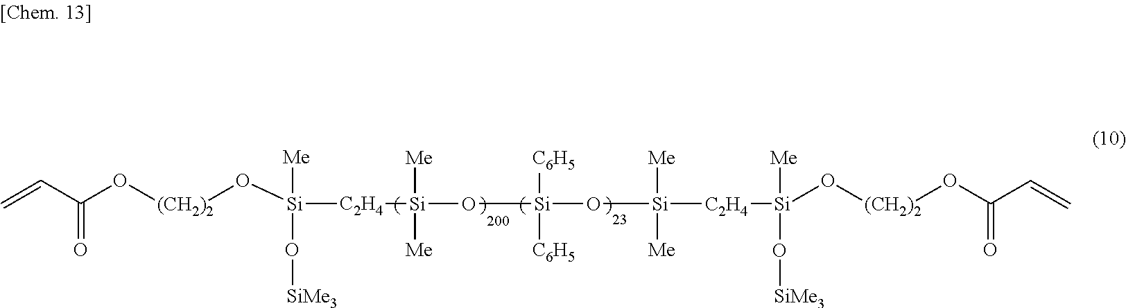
C=CC(=O)O[(CH2)2]O[Si]([Me])([C2H4][Si](O[Si]([C6H5])([C6H5])O[Si]([Me])([Me])[C2H4][Si]([Me])(O[(CH2)2]OC(=O)C=C)O[SiMe3])([Me])[Me])O[SiMe3]
